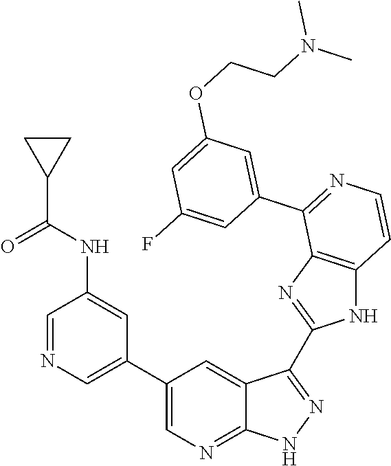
C1=NC=C(C2=CN=C3C(=C2)C(C2=NC4=C(N2)C=CN=C4C2=CC(OCCN(C)C)=CC(F)=C2)=N[N H]3)C=C1NC(C1CC1)=O
